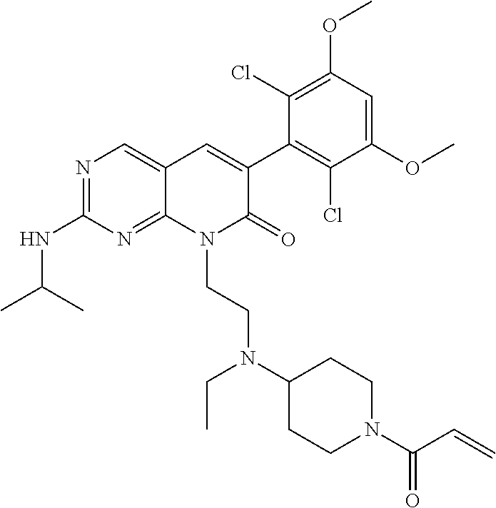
C1(NC(C)C)=NC=C2C(=N1)N(CCN(C1CCN(C(C=C)=O)CC1)CC)C(=O)C(C1=C(Cl)C(OC)=CC(OC)=C1Cl)=C2
